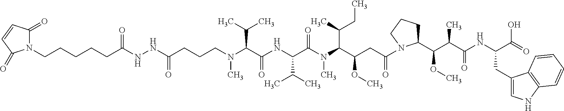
C(C(NC(C(N(C(C(CC(=O)N1C(C(C(C(NC(CC2=CNC3=C2C=CC=C3)C(O)=O)=O)C)OC)CCC1)OC)C(C)CC)C)=O)C(C)C)=O)(C(C)C)N(C)CCCC(NNC(CCCCCN1C(=O)C=CC1=O)=O)=O
